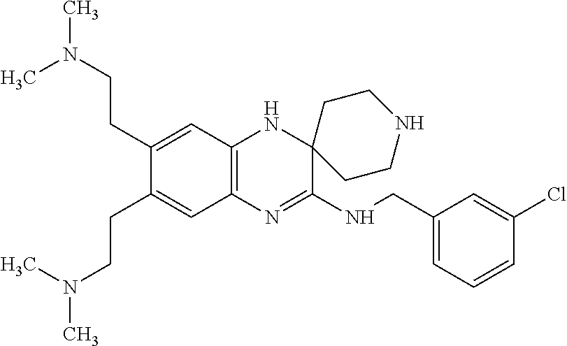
C12=C(N=C(NCC3=CC=CC(Cl)=C3)C3(N1)CCNCC3)C=C(CCN(C)C)C(CCN(C)C)=C2
